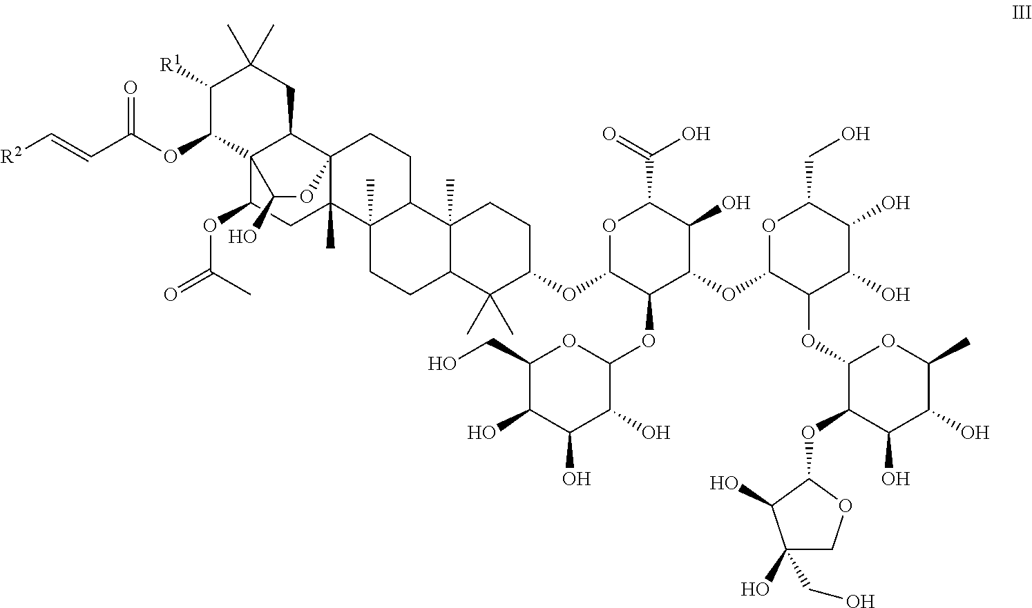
C1([R1])C(OC(=O)C=C[R2])C23C(CC1(C)C)C1(C(C)(CC2OC(=O)C)C2(C)C(CC1)C1(C)C(CC2)C(C)(C)C(OC2OC(C(=O)O)C(O)C(OC4OC(CO)C(O)C(O)C4OC4C(OC5C(O)C(O)(CO)CO5)C(O)C(O)C(C)O4)C2OC2C(O)C(O)C(O)C(CO)O2)CC1)OC3O
